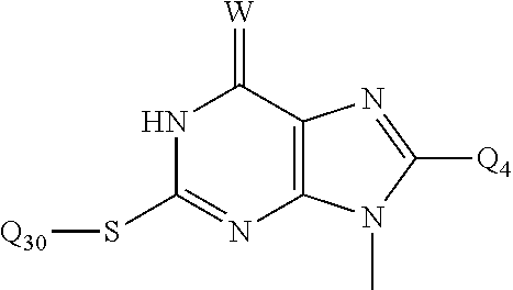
N1C(S[Q30])=NC2=C(C1=[W])N=C([Q4])N2C
